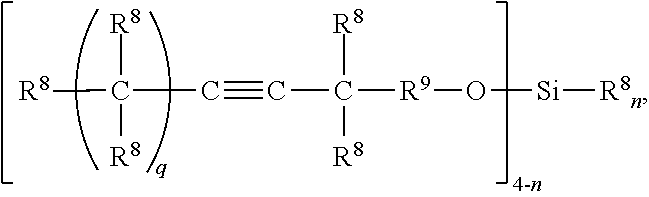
[R8]C(C#CC([R9]O[Si][R8n])([R8])[R8])([R8])[R8]
